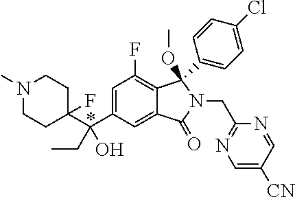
C1(C(C2=CC(F)=C3C(=C2)C(=O)N(CC2=NC=C([CN])C=N2)C3(OC)C2=CC=C(Cl)C=C2)(CC)O)(F)CCN(C)CC1
